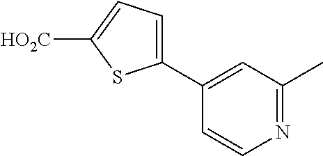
N1=C(C)C=C(C2=CC=C([HO2C])S2)C=C1
